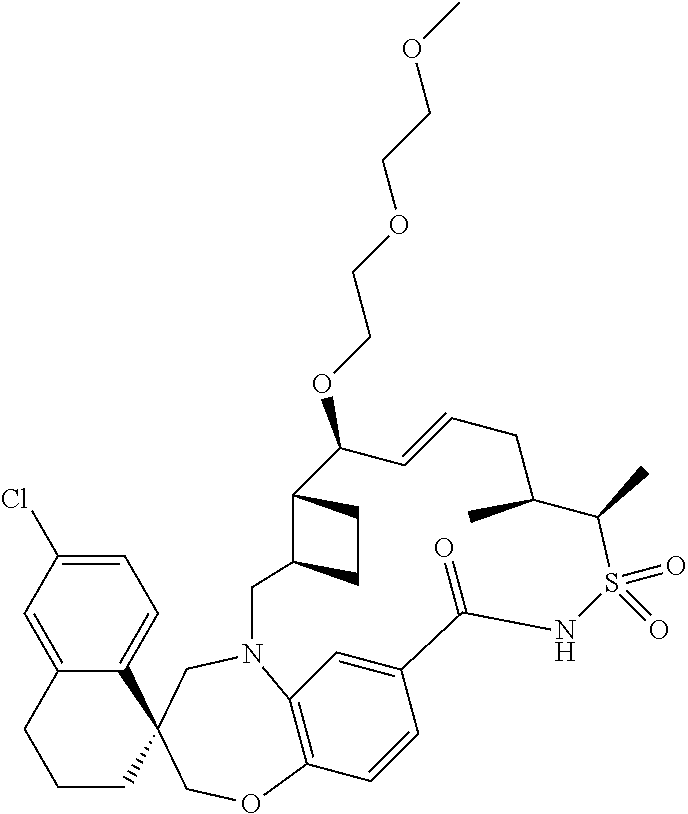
C1=C(Cl)C=C2C(=C1)C1(CCC2)COC2=C3N(C1)CC1C(CC1)C(OCCOCCOC)C=CCC(C)C(C)S(=O)(=O)NC(=O)C(=C3)C=C2
